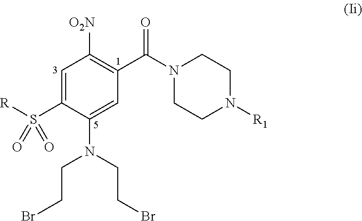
C1=C(S([R])(=O)=O)C(N(CCBr)CCBr)=CC(C(N2CCN([R1])CC2)=O)=C1[O2N]
